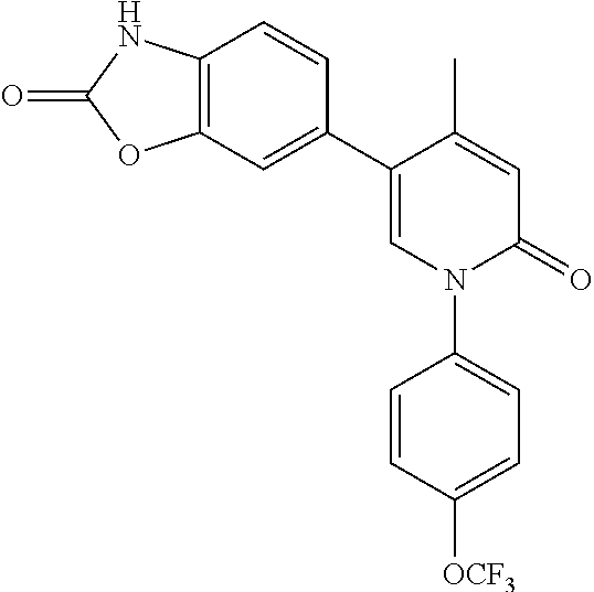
C1=C(C)C(C2=CC3=C(C=C2)NC(=O)O3)=CN(C2=CC=C([OCF3])C=C2)C1=O
